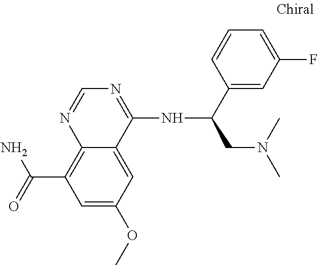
C12=C(C(=O)N)C=C(OC)C=C1C(NC(CN(C)C)C1=CC(F)=CC=C1)=NC=N2
